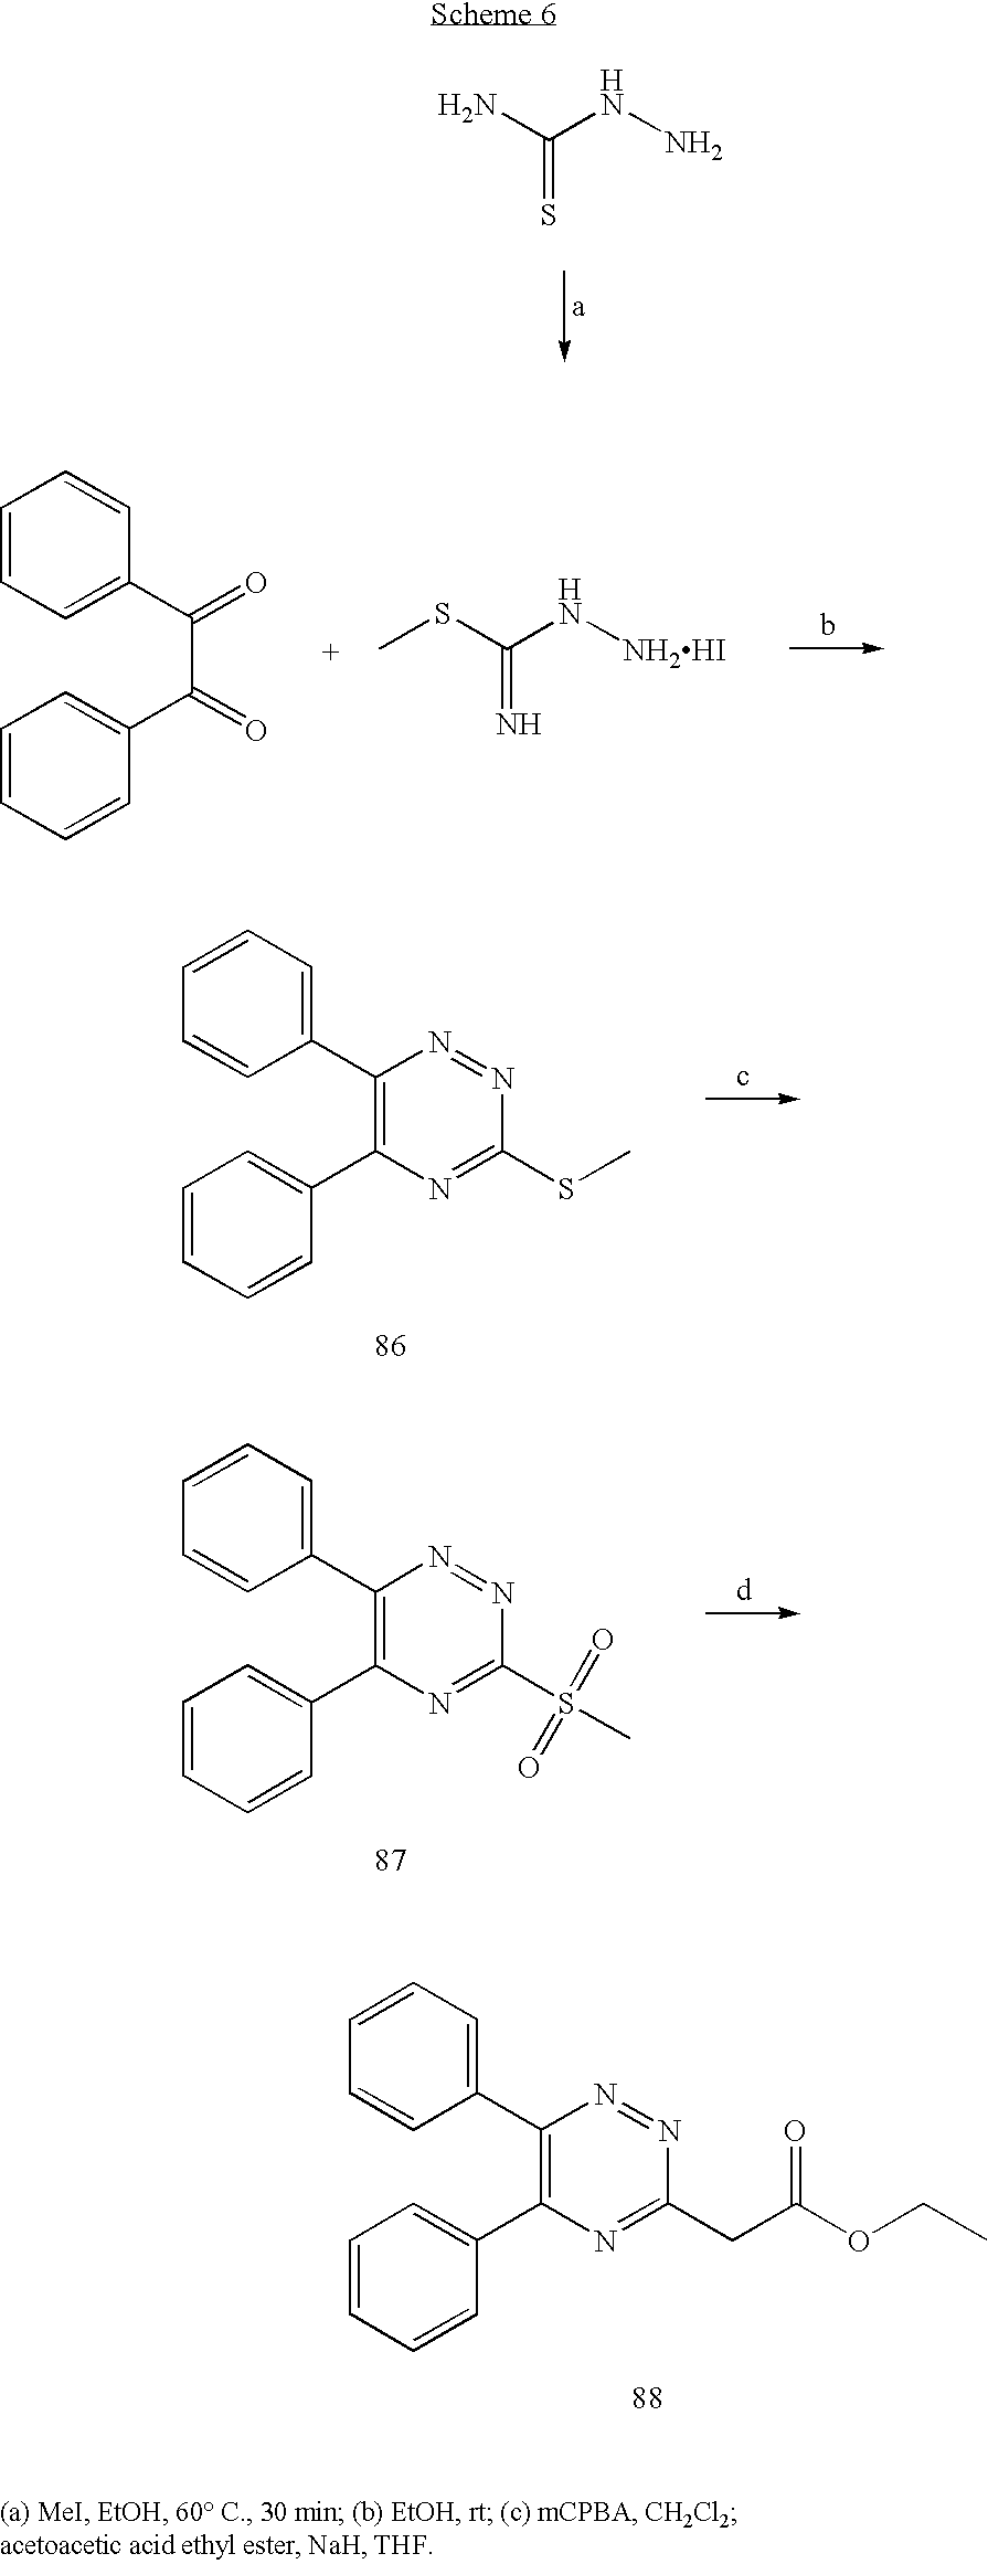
NC(NN)=S.C1=CC=C(C(=O)C(=O)C2=CC=CC=C2)C=C1.CSC(N[NH2HI])=N.C1=CC=C(C2=C(C3=CC=CC=C3)N=C(SC)N=N2)C=C1.C1=CC=C(C2=C(C3=CC=CC=C3)N=C(S(=O)(C)=O)N=N2)C=C1.C1=CC=C(C2=C(C3=CC=CC=C3)N=C(CC(OCC)=O)N=N2)C=C1
